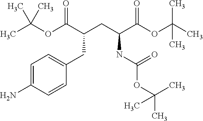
NC1=CC=C(CC(C(OC(C)(C)C)=O)CC(C(OC(C)(C)C)=O)NC(=O)OC(C)(C)C)C=C1
